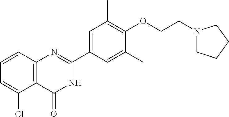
C12=C(C(=O)NC(C3=CC(C)=C(OCCN4CCCC4)C(C)=C3)=N1)C(Cl)=CC=C2
